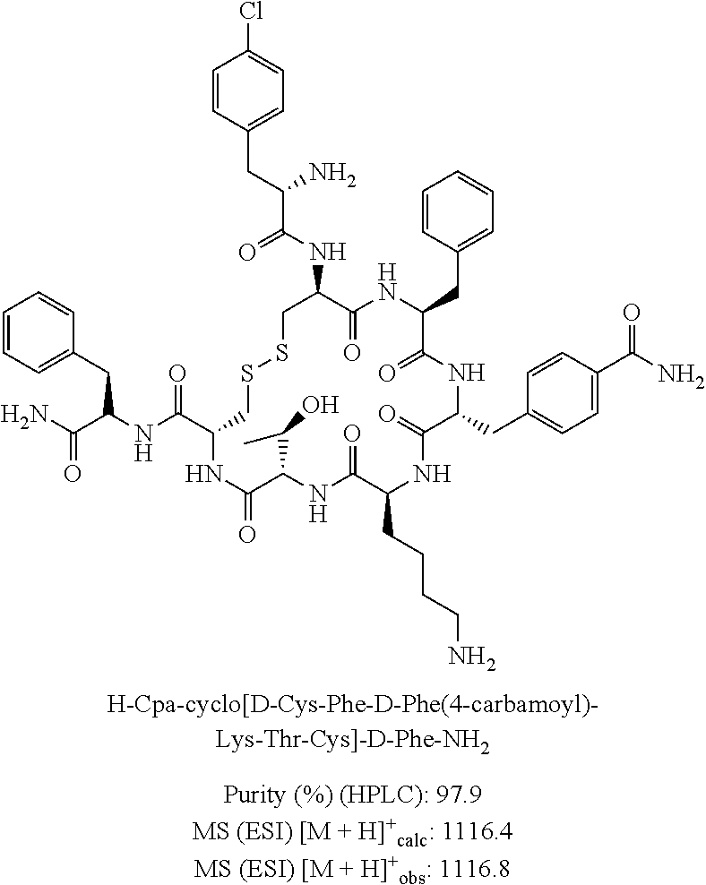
C1=CC(CC(C(NC2C(=O)NC(CC3=CC=CC=C3)C(=O)NC(CC3=CC=C(C(N)=O)C=C3)C(=O)NC(CCCCN)C(=O)NC(C(C)O)C(=O)NC(C(=O)NC(CC3=CC=CC=C3)C(=O)N)CSSC2)=O)N)=CC=C1Cl
